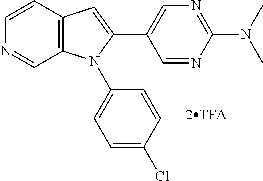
C1=CC2=C(C=N1)N(C1=CC=C(Cl)C=C1)C(C1=CN=C(N(C)C)N=C1)=C2
